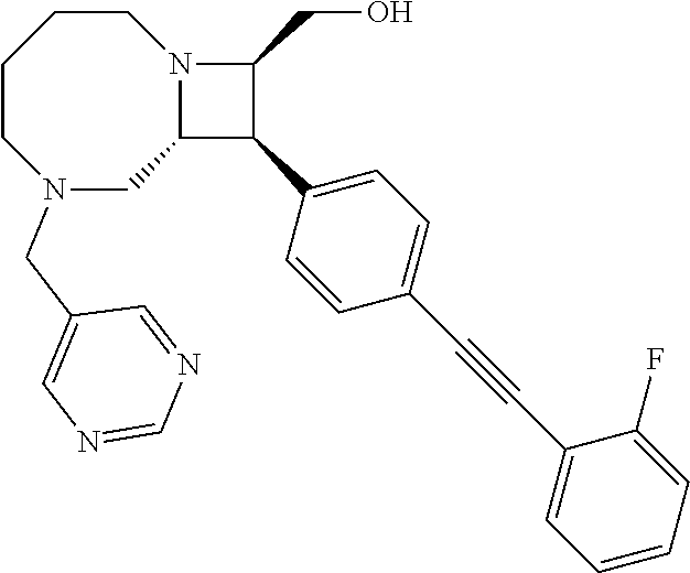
C1CCCN(CC2=CN=CN=C2)CC2N1C(CO)C2C1=CC=C(C#CC2=CC=CC=C2F)C=C1
